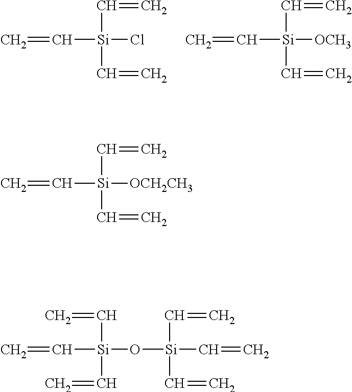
C=C[Si](Cl)(C=C)C=C.C=C[Si]([OCH3])(C=C)C=C.C=C[Si]([OCH2CH3])(C=C)C=C.C=C[Si](O[Si](C=C)(C=C)C=C)(C=C)C=C
